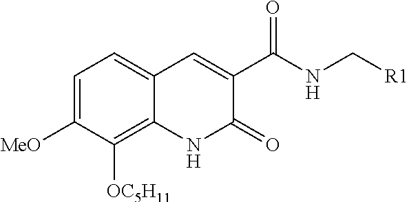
C1=C([MeO])C([OC5H11])=C2C(=C1)C=C(C(NC[R1])=O)C(=O)N2
